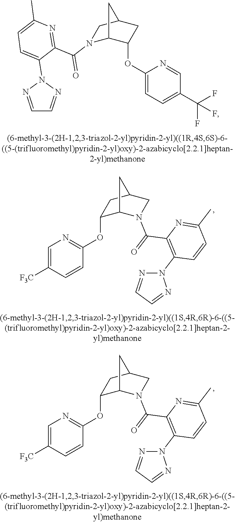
N1(C(C2=NC(C)=CC=C2N2N=CC=N2)=O)C2C(OC3=CC=C(C(F)(F)F)C=N3)CC(C1)C2.C1=C([F3C])C=CC(OC2C3N(C(=O)C4=C(N5N=CC=N5)C=CC(C)=N4)CC(C2)C3)=N1.C1=C([F3C])C=CC(OC2C3N(C(=O)C4=C(N5N=CC=N5)C=CC(C)=N4)CC(C2)C3)=N1
